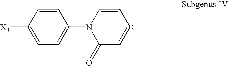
N1(C2=CC=C([X3])C=C2)C(=O)C=CC=C1
